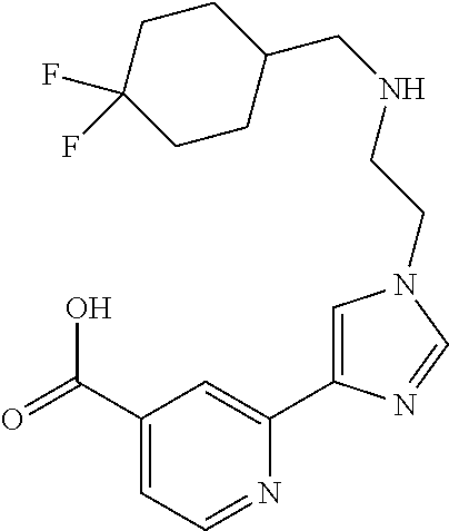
C1(C(=O)O)=CC=NC(C2=CN(CCNCC3CCC(F)(F)CC3)C=N2)=C1
